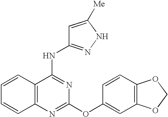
C1=CC2=C(C=C1)N=C(OC1=CC3=C(C=C1)OCO3)N=C2NC1=NNC([Me])=C1
